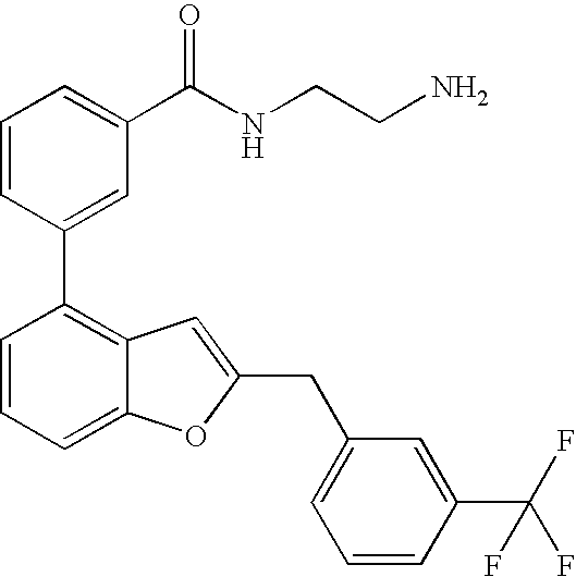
C1=CC(C2=C3C(=CC=C2)OC(CC2=CC=CC(C(F)(F)F)=C2)=C3)=CC(C(NCCN)=O)=C1
